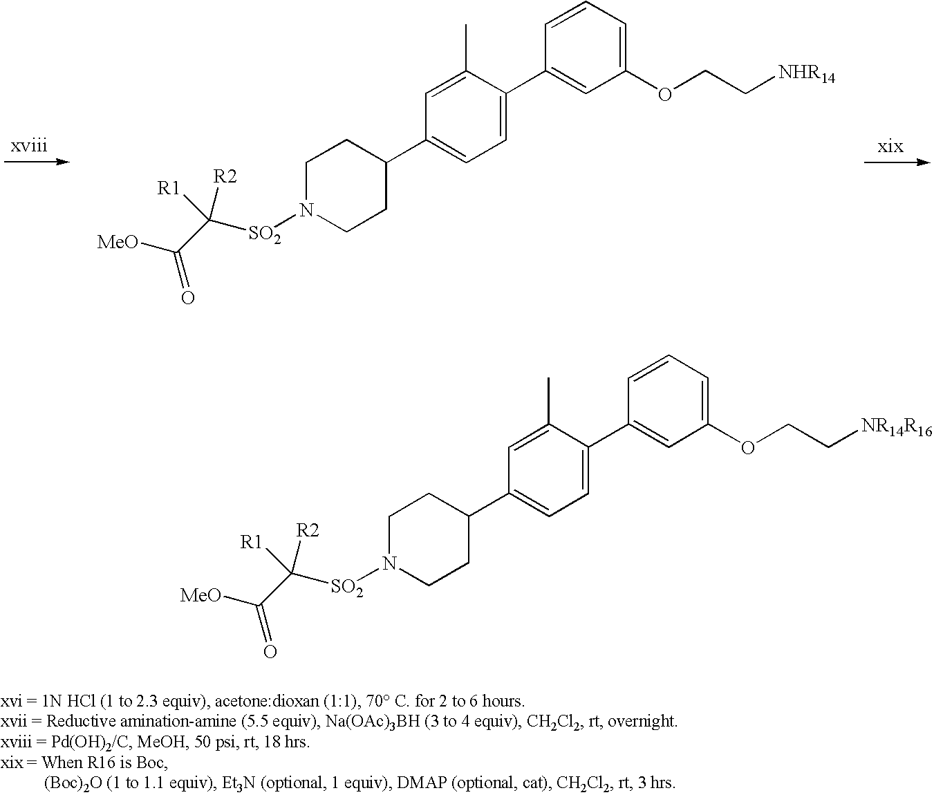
C1=C(C)C(C2=CC(OCC[NHR14])=CC=C2)=CC=C1C1CCN([SO2]C(C([MeO])=O)([R1])[R2])CC1.C1=C(C)C(C2=CC(OCC[NR14R16])=CC=C2)=CC=C1C1CCN([SO2]C(C([MeO])=O)([R1])[R2])CC1
